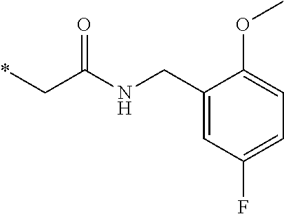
*CC(NCC1=CC(F)=CC=C1OC)=O
